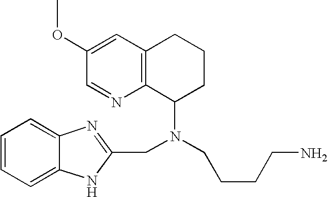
C1(OC)=CC2=C(N=C1)C(N(CC1=NC3=CC=CC=C3N1)CCCCN)CCC2
